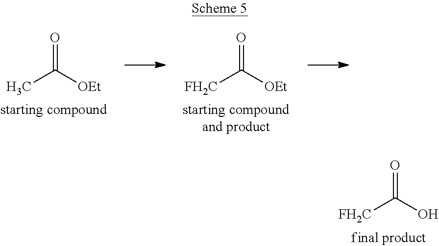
[FH2C]C(O)=O.CC([OEt])=O.[FH2C]C([OEt])=O
